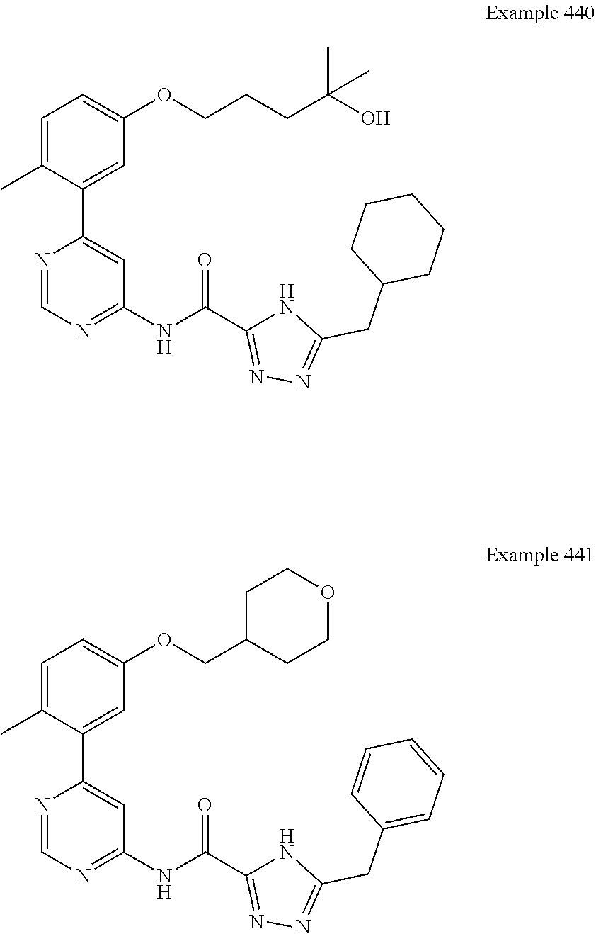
C1(NC(C2=NN=C(CC3CCCCC3)N2)=O)=NC=NC(C2=CC(OCCCC(O)(C)C)=CC=C2C)=C1.C1(NC(C2=NN=C(CC3=CC=CC=C3)N2)=O)=NC=NC(C2=CC(OCC3CCOCC3)=CC=C2C)=C1
